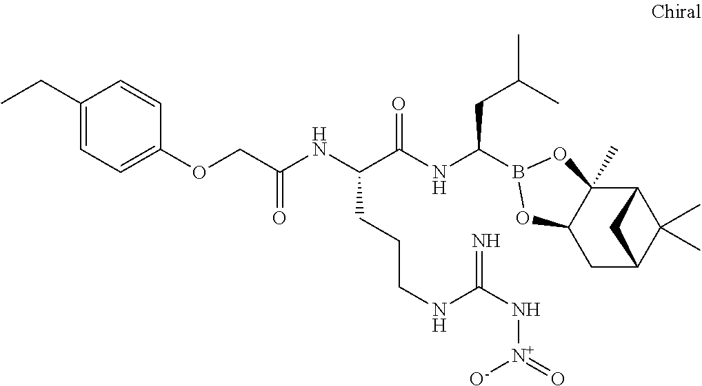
C12C3(C)C(CC(C1(C)C)C2)OB(C(NC(C(NC(=O)COC1=CC=C(CC)C=C1)CCCNC(N[N+]([O-])=O)=N)=O)CC(C)C)O3
